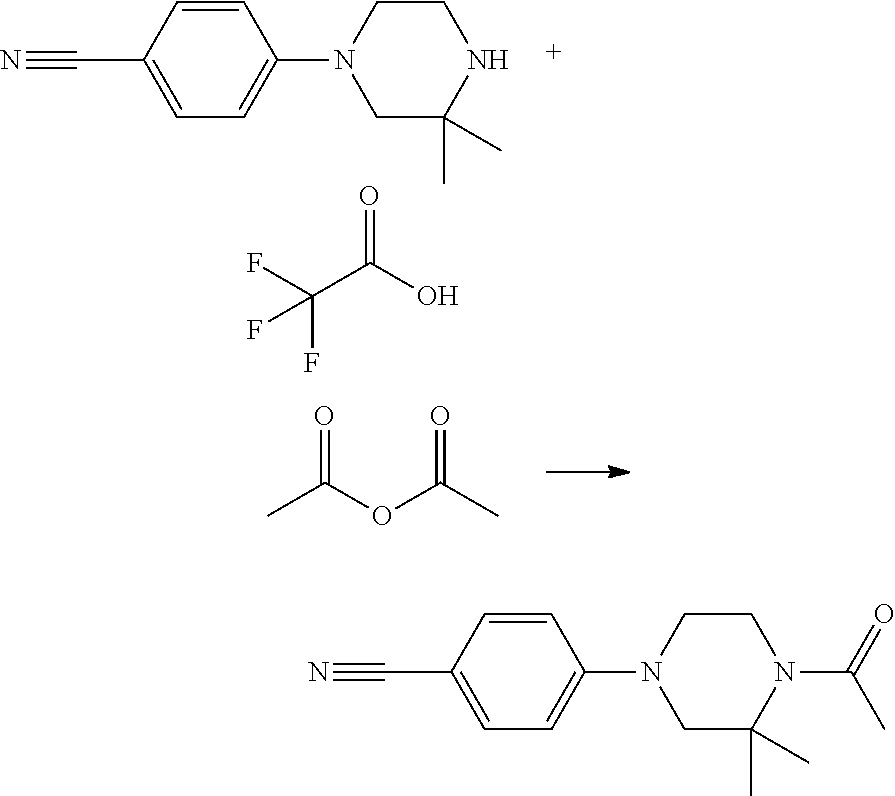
CC(OC(C)=O)=O.C1(C#N)=CC=C(N2CC(C)(C)N(C(=O)C)CC2)C=C1.C1(C#N)=CC=C(N2CC(C)(C)NCC2)C=C1.FC(C(O)=O)(F)F
